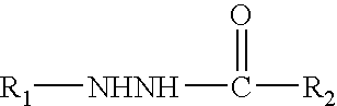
[R1][NHNH]C([R2])=O
